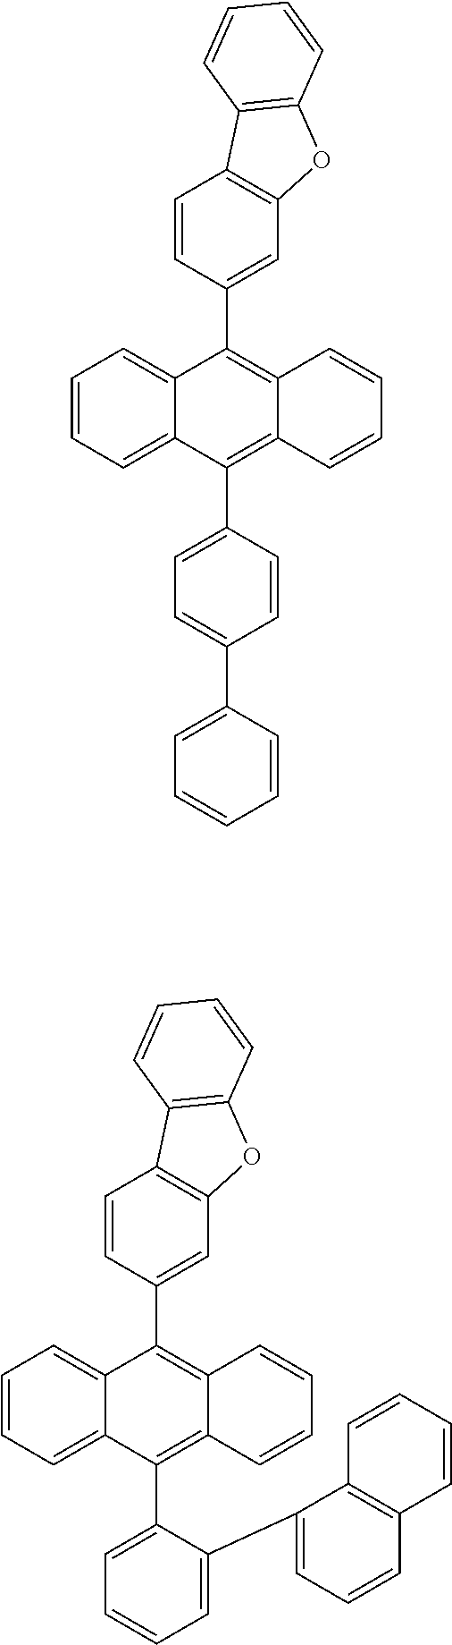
C1=CC=C2C(=C1)C(C1=CC3=C(C=C1)C1=C(O3)C=CC=C1)=C1C(=C2C2=CC=C(C3=CC=CC=C3)C=C2)C=CC=C1.C1=CC=C2C(=C1)C(C1=CC3=C(C=C1)C1=C(O3)C=CC=C1)=C1C(=C2C2=CC=CC=C2C2=CC=CC3=C2C=CC=C3)C=CC=C1
